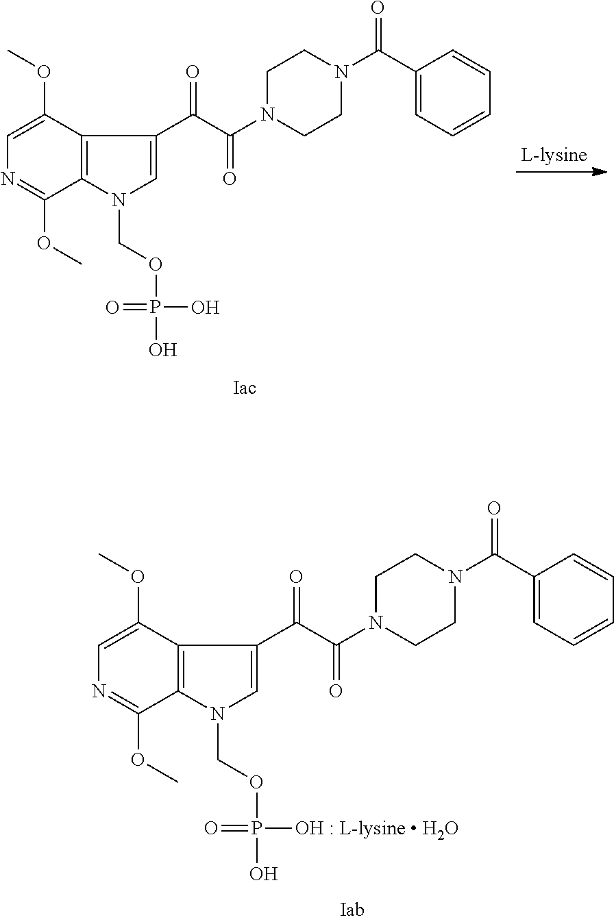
C1=C(OC)C2=C(C(OC)=N1)N(COP(=O)(O)[OH : L-lysine  H2O])C=C2C(C(=O)N1CCN(C(C2=CC=CC=C2)=O)CC1)=O.C1=C(OC)C2=C(C(OC)=N1)N(COP(=O)(O)O)C=C2C(C(=O)N1CCN(C(C2=CC=CC=C2)=O)CC1)=O
